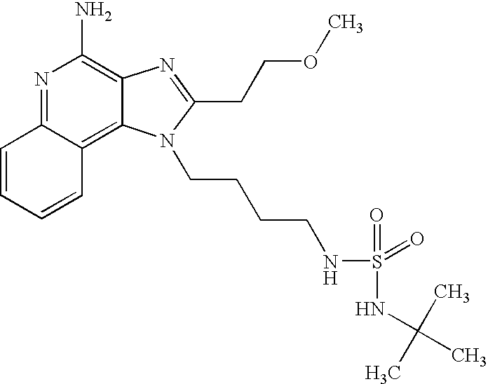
N1=C2C(=C3C(=C1N)N=C(CCOC)N3CCCCNS(=O)(=O)NC(C)(C)C)C=CC=C2
